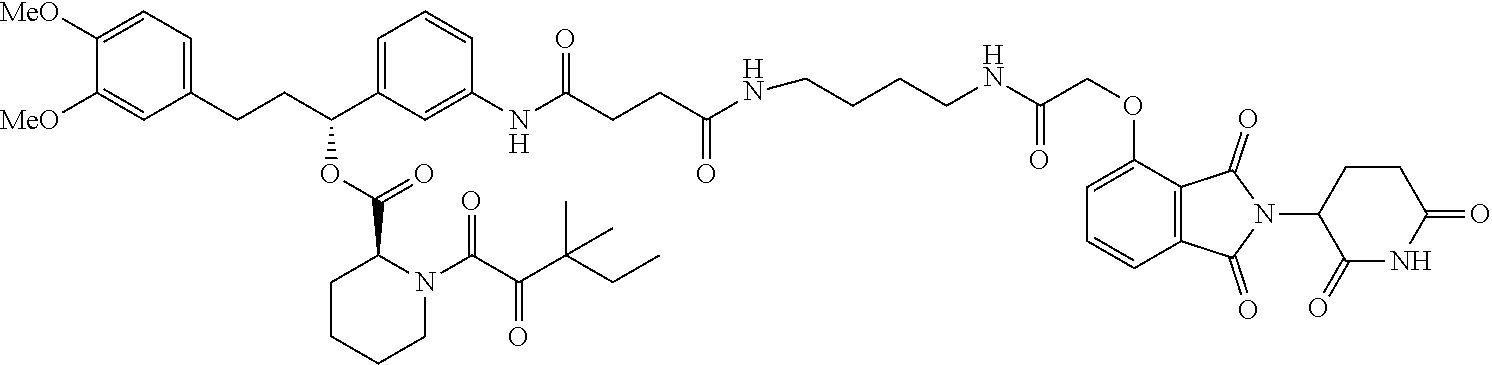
C(CNC(COC1=CC=CC2=C1C(=O)N(C1C(=O)NC(=O)CC1)C2=O)=O)CCNC(CCC(NC1=CC(C(CCC2=CC=C([MeO])C([MeO])=C2)OC(C2CCCCN2C(C(C(CC)(C)C)=O)=O)=O)=CC=C1)=O)=O
